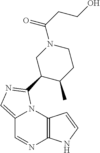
C12=CN=C(C3C(C)CCN(C(CCO)=O)C3)N1C1=C(N=C2)NC=C1
